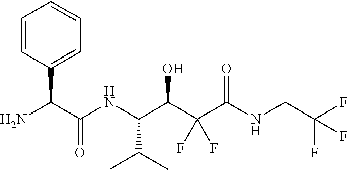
NC(C(NC(C(C(C(NCC(F)(F)F)=O)(F)F)O)C(C)C)=O)C1=CC=CC=C1
